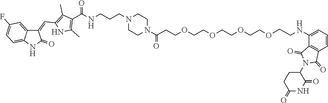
C1CN(CCCNC(C2=C(C)NC(C=C3C4=CC(F)=CC=C4NC3=O)=C2C)=O)CCN1C(=O)CCOCCOCCOCCOCCNC1=CC=CC2=C1C(=O)N(C1CCC(=O)NC1=O)C2=O
